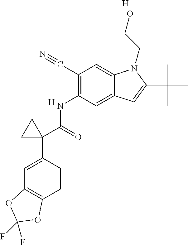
[H].C1(NC(C2(C3=CC4=C(C=C3)OC(F)(F)O4)CC2)=O)=C(C#N)C=C2C(=C1)C=C(C(C)(C)C)N2CCO.[H]
